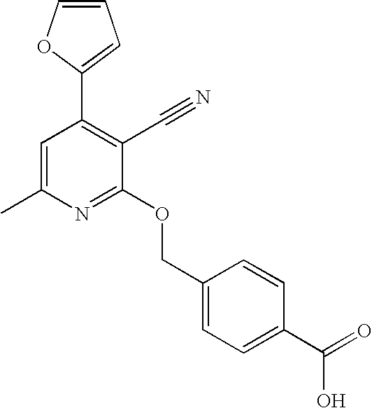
CC1=CC(C2=CC=CO2)=C(C#N)C(OCC2=CC=C(C(=O)O)C=C2)=N1
